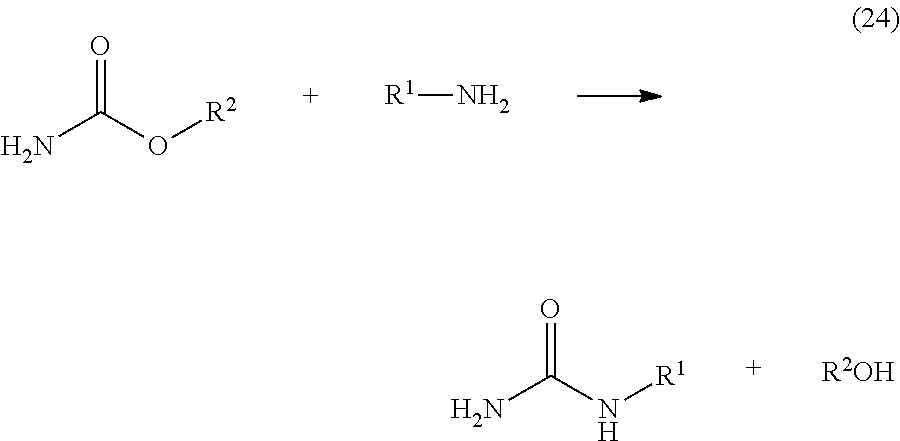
NC(O[R2])=O.[R1]N.NC(N[R1])=O.[R2OH]
